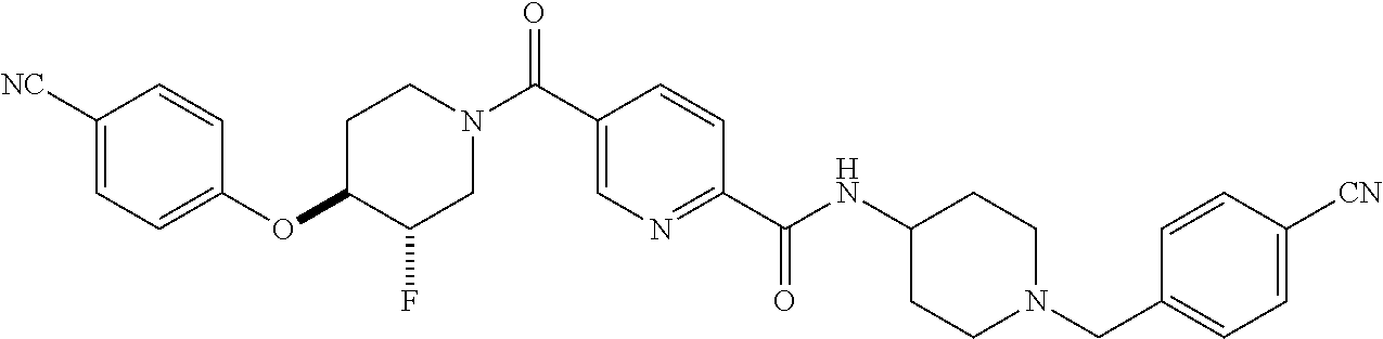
C1C(OC2=CC=C([NC])C=C2)C(F)CN(C(C2=CN=C(C(NC3CCN(CC4=CC=C([CN])C=C4)CC3)=O)C=C2)=O)C1
